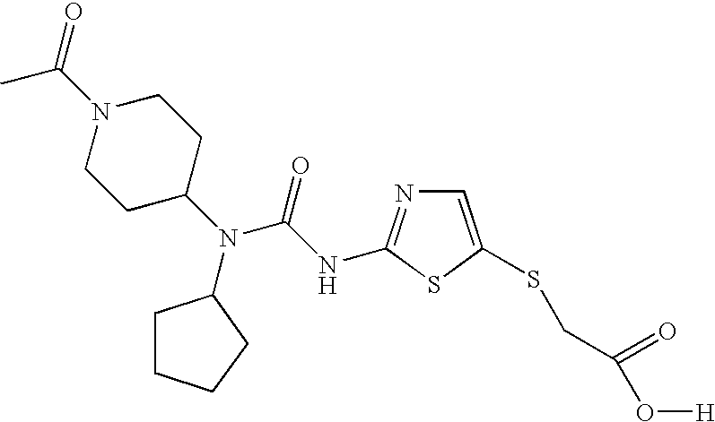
C1CC(N(C(NC2=NC=C(SCC(O[H])=O)S2)=O)C2CCCC2)CCN1C(C)=O
